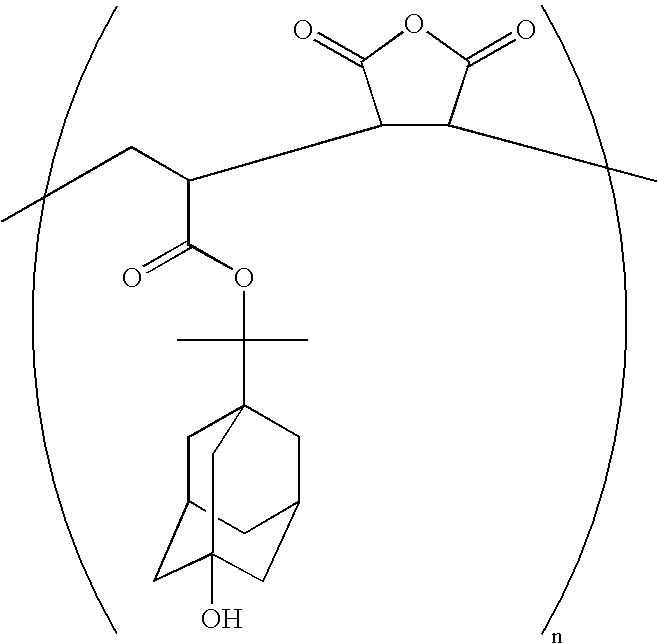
C(C(OC(C)(C12CC3CC(O)(CC(C1)C3)C2)C)=O)(CC)C1C(C)C(=O)OC1=O
